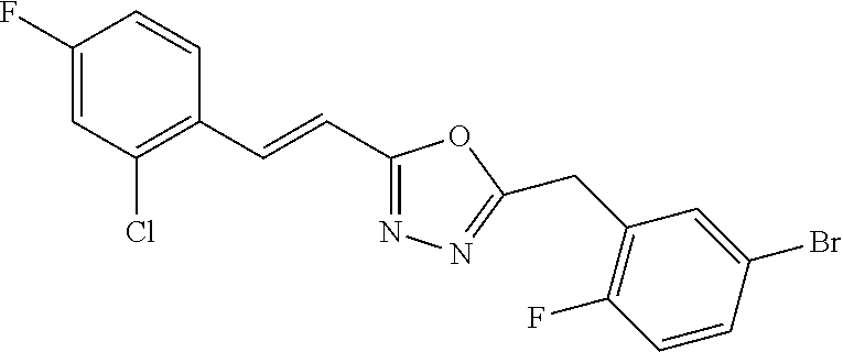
C1(F)=CC(Cl)=C(C=CC2=NN=C(CC3=C(F)C=CC(Br)=C3)O2)C=C1
